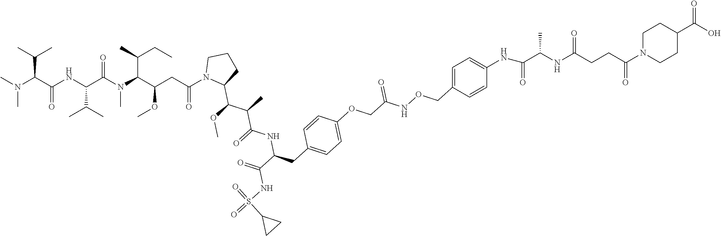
CC(C(C(NC(C(N(C(C(CC(N1C(C(C(C)C(=O)NC(CC2=CC=C(OCC(NOCC3=CC=C(NC(C(NC(CCC(N4CCC(C(O)=O)CC4)=O)=O)C)=O)C=C3)=O)C=C2)C(NS(=O)(=O)C2CC2)=O)OC)CCC1)=O)OC)C(C)CC)C)=O)C(C)C)=O)N(C)C)C
